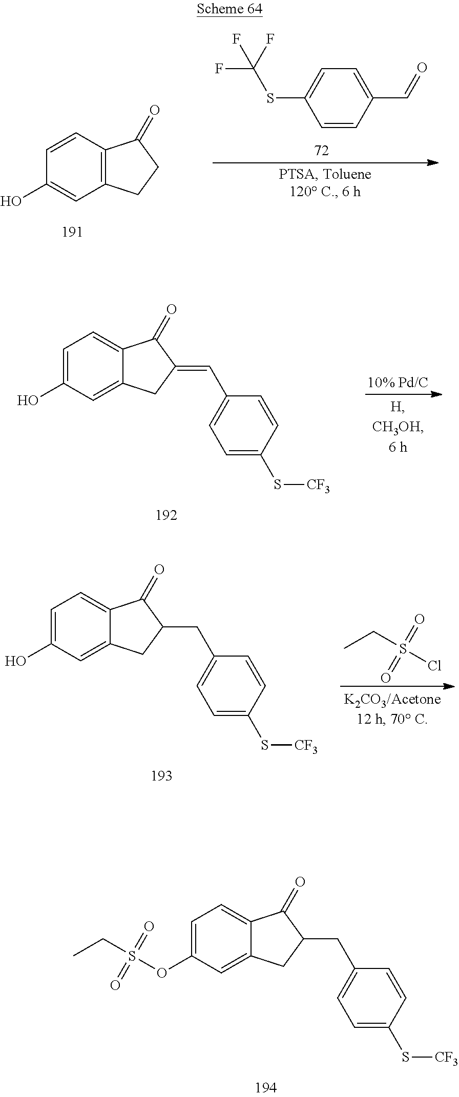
C12=C(C=CC(O)=C1)C(=O)CC2.C1=CC(C=O)=CC=C1SC(F)(F)F.C12=CC(O)=CC=C1C(=O)C(=CC1=CC=C(S[CF3])C=C1)C2.C12=CC(O)=CC=C1C(=O)C(CC1=CC=C(S[CF3])C=C1)C2.CCS(Cl)(=O)=O.C12=CC(OS(CC)(=O)=O)=CC=C1C(=O)C(CC1=CC=C(S[CF3])C=C1)C2
